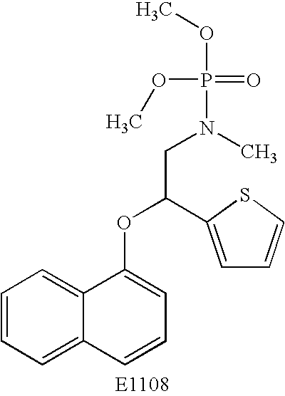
C1=CC=C2C(=C1)C(OC(CN(P(=O)(OC)OC)C)C1=CC=CS1)=CC=C2
